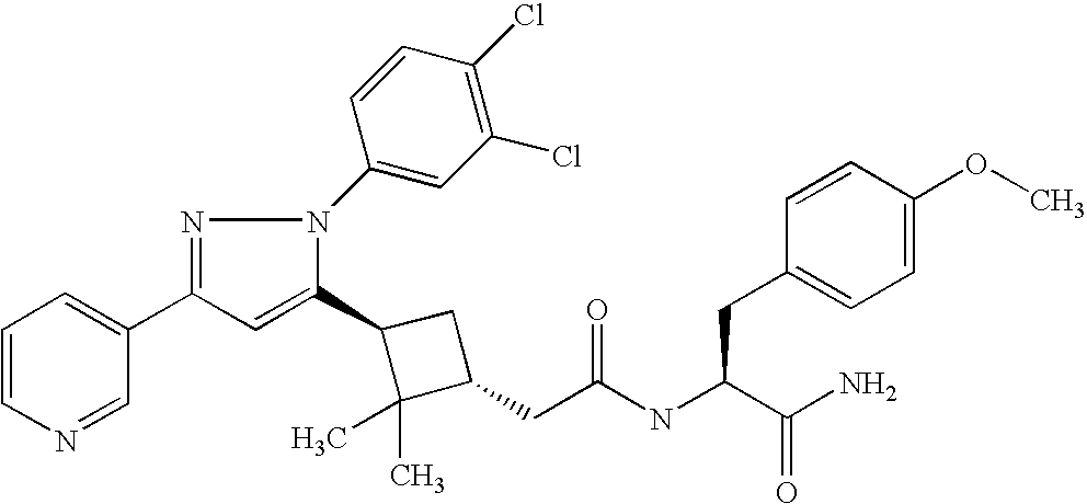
C1(CC(=O)NC(CC2=CC=C(OC)C=C2)C(N)=O)CC(C2=CC(C3=CC=CN=C3)=NN2C2=CC(Cl)=C(Cl)C=C2)C1(C)C
